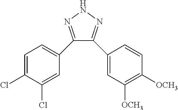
C1(C2=CC=C(Cl)C(Cl)=C2)=NNN=C1C1=CC([OCH3])=C([OCH3])C=C1
